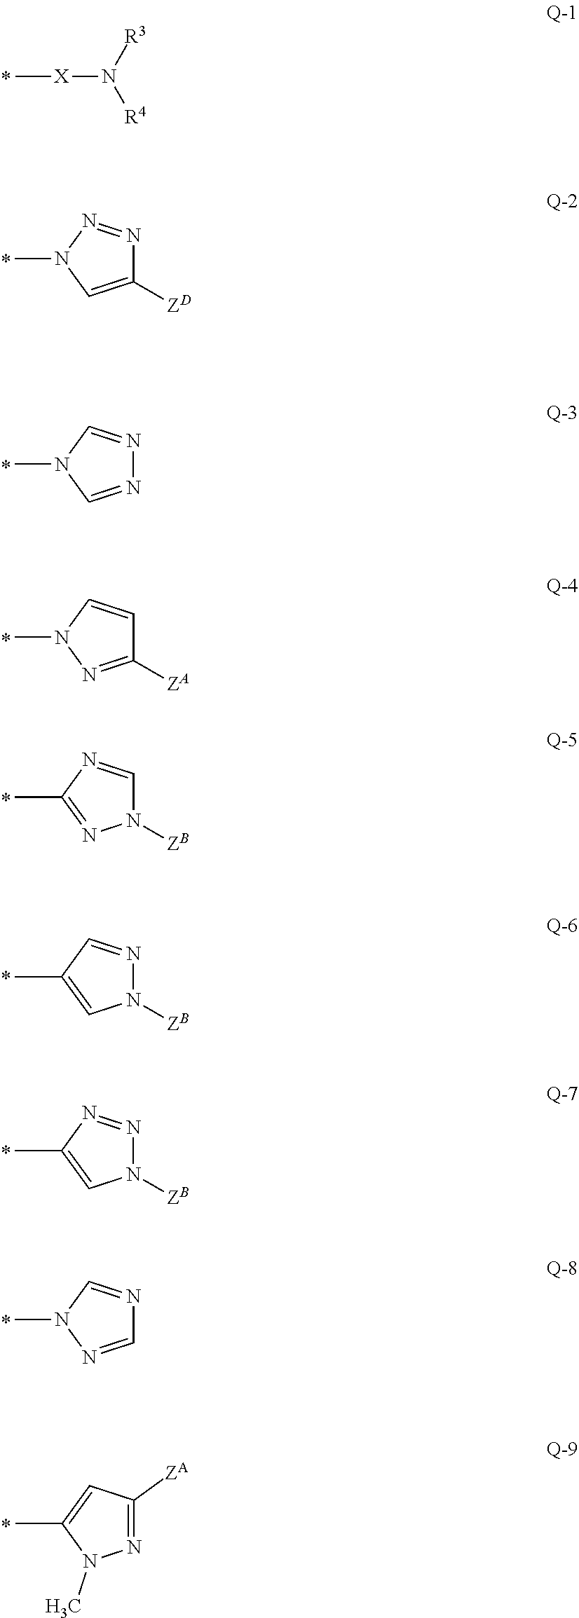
C[X]N([R4])[R3].C1([ZD])=CN(C)N=N1.N1=CN(C)C=N1.C1([ZA])=NN(C)C=C1.N1([ZB])C=NC(C)=N1.N1([ZB])N=CC(C)=C1.N1([ZB])N=NC(C)=C1.C1=NN(C)C=N1.N1=C([ZA])C=C(C)N1C
